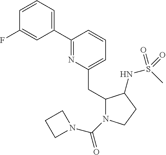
C1(C2=CC=CC(F)=C2)=NC(CC2N(C(=O)N3CCC3)CCC2NS(C)(=O)=O)=CC=C1
